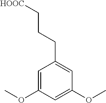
C1=C(OC)C=C(OC)C=C1CCC[HOOC]
